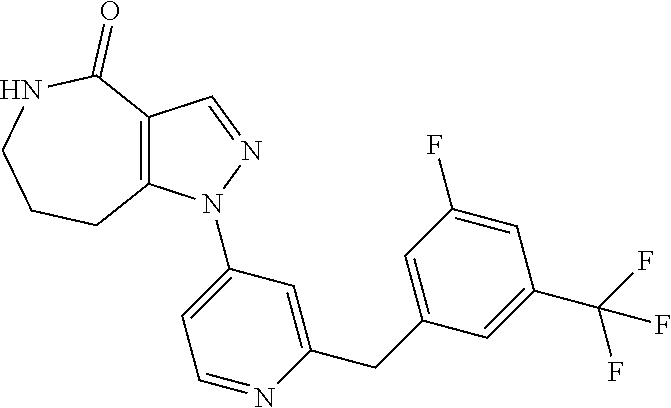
C12=C(C=NN1C1=CC=NC(CC3=CC(F)=CC(C(F)(F)F)=C3)=C1)C(=O)NCCC2
